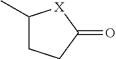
C1(C)CCC(=O)[X]1
